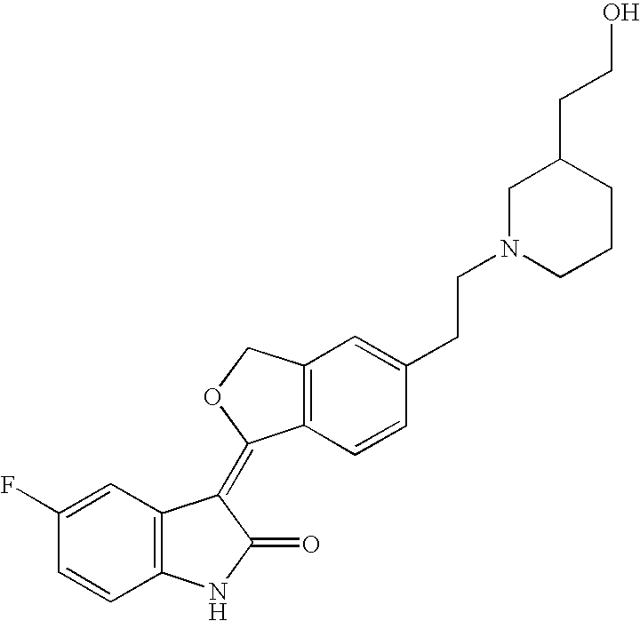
C1=C(F)C=CC2=C1C(=C1C3=C(CO1)C=C(CCN1CCCC(CCO)C1)C=C3)C(=O)N2
